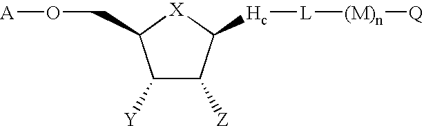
C1([Y])C([Z])C([Hc][L][(M)n][Q])[X]C1CO[A]
